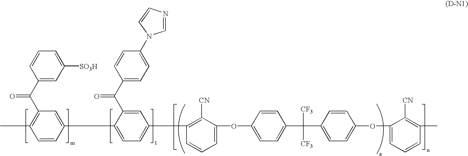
C1(C(=O)C2=C(C)C=CC(C3=CC=C(C4=C([CN])C(OC5=CC=C(C([CF3])([CF3])C6=CC=C(OC7=CC=CC(C)=C7[CN])C=C6)C=C5)=CC=C4)C=C3C(=O)C3=CC=C(N4C=NC=C4)C=C3)=C2)=CC([SO3H])=CC=C1
